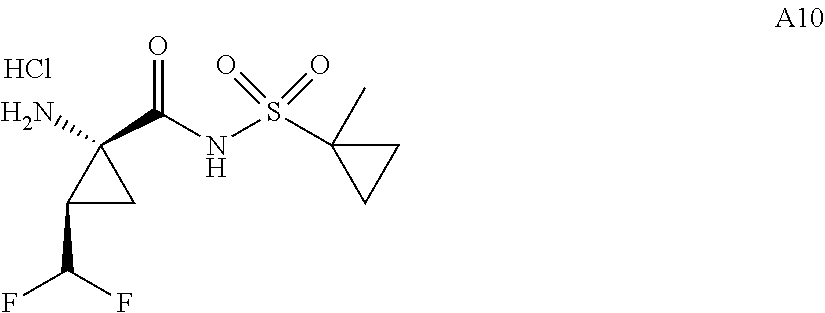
C1(C(F)F)CC1(N)C(NS(C1(C)CC1)(=O)=O)=O.Cl
